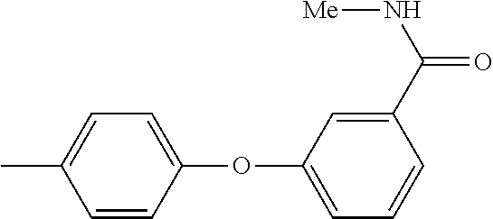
CC1=CC=C(OC2=CC=CC(C(N[Me])=O)=C2)C=C1
